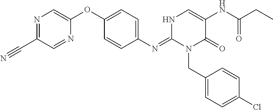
N1=C(C#N)C=NC(OC2=CC=C(N=C3N(CC4=CC=C(Cl)C=C4)C(=O)C(NC(CC)=O)=CN3)C=C2)=C1
